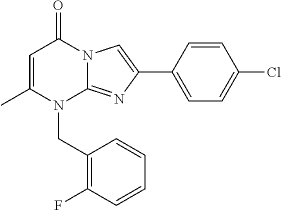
C1=C(C)N(CC2=C(F)C=CC=C2)C2=NC(C3=CC=C(Cl)C=C3)=CN2C1=O
